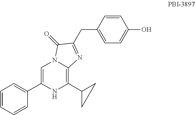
C1=C(C2=CC=CC=C2)NC(C2CC2)=C2N1C(=O)C(CC1=CC=C(O)C=C1)=N2
